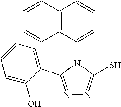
N1=C(C2=CC=CC=C2O)N(C2=CC=CC3=C2C=CC=C3)C(S)=N1
